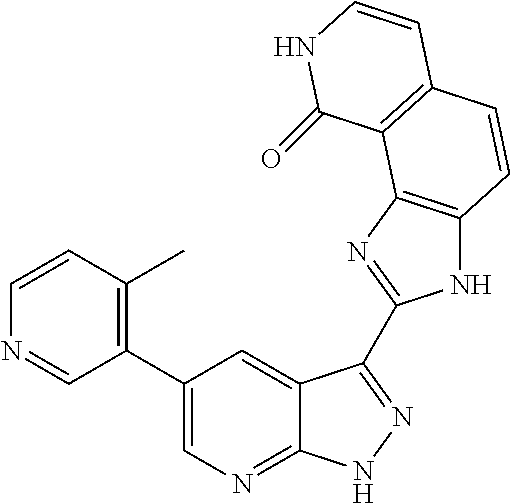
C1(C2=C(C)C=CN=C2)=CN=C2C(=C1)C(C1=NC3=C(N1)C=CC1=C3C(=O)NC=C1)=NN2
